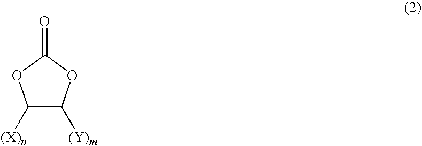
C1([(X)n])C([(Y)m])OC(=O)O1
